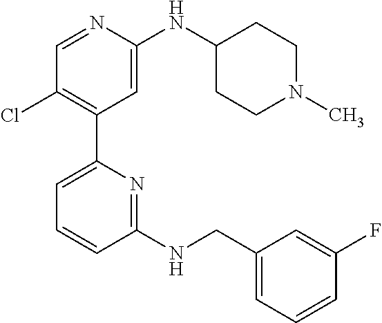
C1=NC(NC2CCN(C)CC2)=CC(C2=CC=CC(NCC3=CC=CC(F)=C3)=N2)=C1Cl
